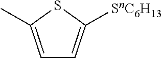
C1=C(C)SC([SnC6H13])=C1
